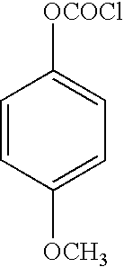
C1=CC([OCH3])=CC=C1[OCOCl]
